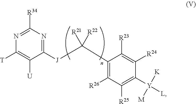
C1([J]C(C2=C([R26])C([R25])=C([Y]([L])([K])[M])C([R24])=C2[R23])([R21])[R22])=NC([R34])=NC([T])=C1[U]
